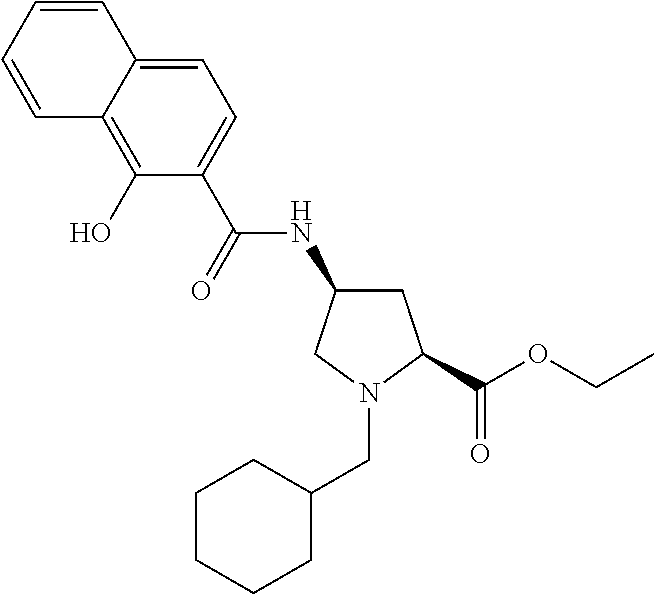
C1(CN2CC(NC(=O)C3=CC=C4C(=C3O)C=CC=C4)CC2C(=O)OCC)CCCCC1
